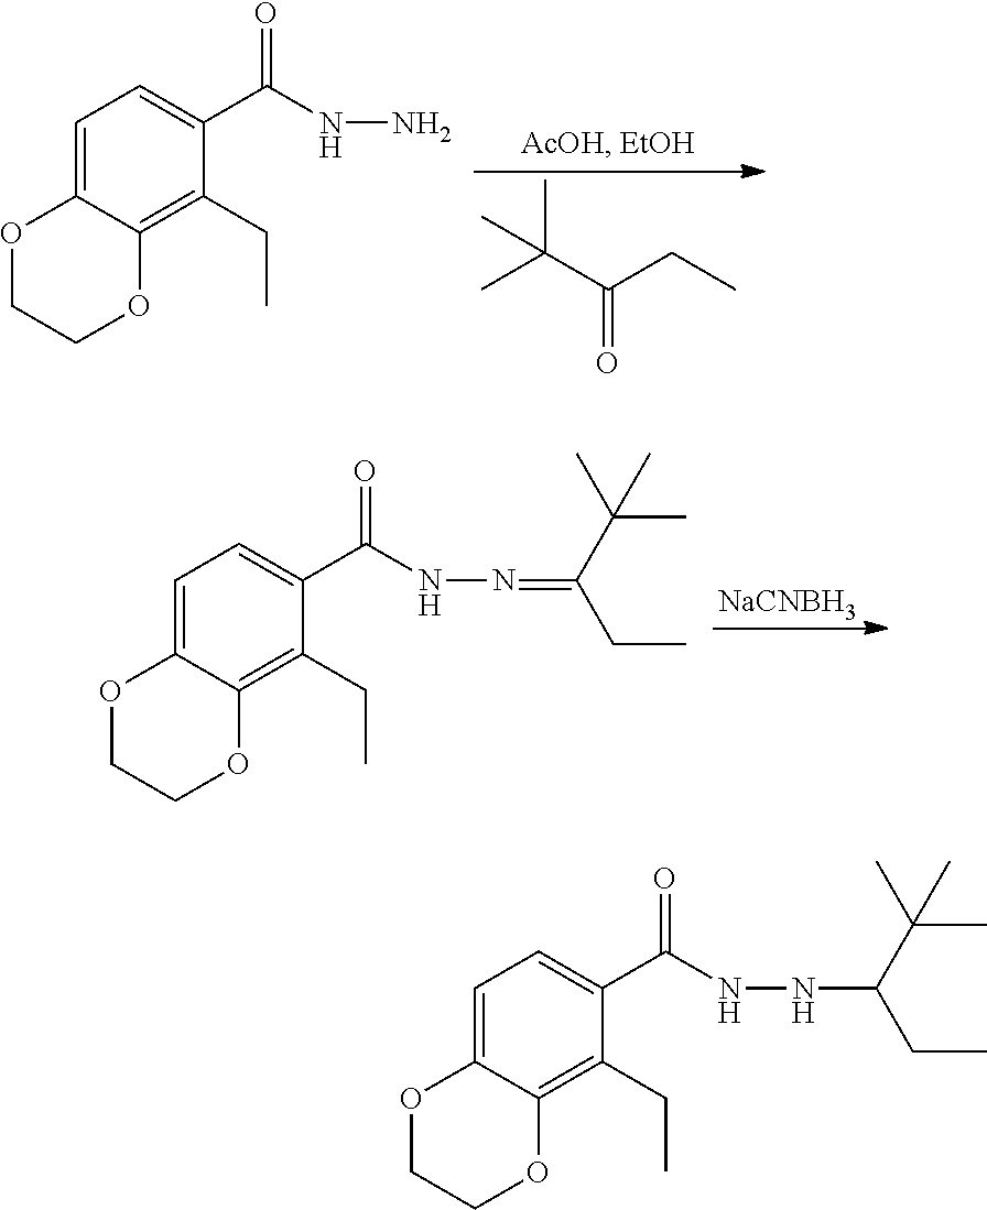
C1=C2C(=C(CC)C(C(NN)=O)=C1)OCCO2.C(C(=O)C(C)(C)C)C.C1=C2C(=C(CC)C(C(NN=C(C(C)(C)C)CC)=O)=C1)OCCO2.[NaCNBH3].C1=C2C(=C(CC)C(C(NNC(C(C)(C)C)CC)=O)=C1)OCCO2
